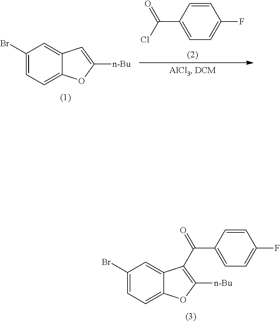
C1(Br)=CC=C2C(=C1)C=C([n-Bu])O2.C1=CC(C(Cl)=O)=CC=C1F.C1(Br)=CC=C2C(=C1)C(C(C1=CC=C(F)C=C1)=O)=C([n-Bu])O2
